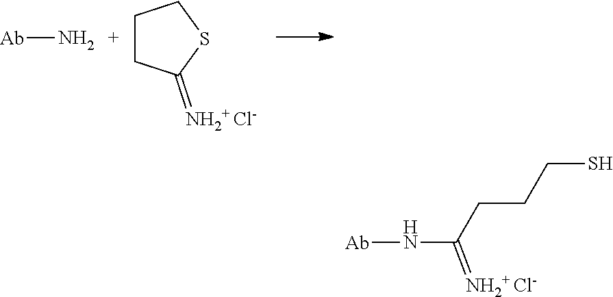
[Ab]N.C1CC(=[NH2+ Cl-])SC1.[Ab]NC(CCCS)=[NH2+ Cl-]
